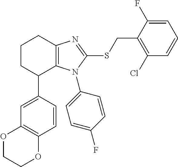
C1=CC(C2C3=C(CCC2)N=C(SCC2=C(Cl)C=CC=C2F)N3C2=CC=C(F)C=C2)=CC2=C1OCCO2
